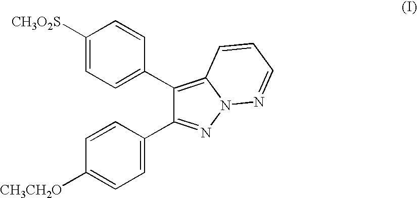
C1([CH3O2S])=CC=C(C2=C3N(N=C2C2=CC=C([CH3CH2O])C=C2)N=CC=C3)C=C1
